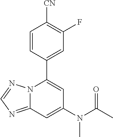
C12=NC=NN1C(C1=CC(F)=C([CN])C=C1)=CC(N(C)C(C)=O)=C2
